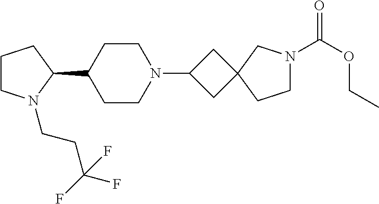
C1CN(CCC(F)(F)F)C(C2CCN(C3CC4(C3)CCN(C(OCC)=O)C4)CC2)C1
